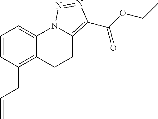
C1=CC(CC=C)=C2C(=C1)N1C(=C(C(OCC)=O)N=N1)CC2
